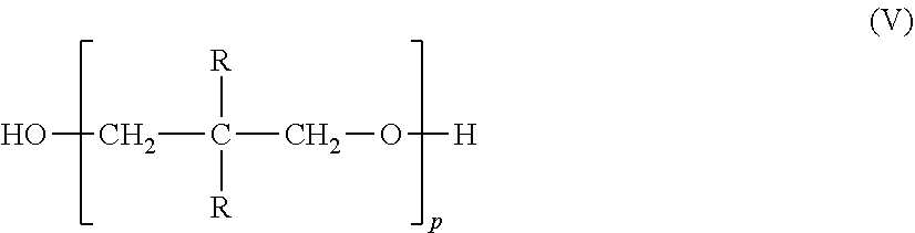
[R]C([R])(CO[H])CO
